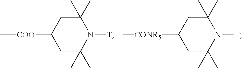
C1(C)(C)CC([COO]C)CC(C)(C)N1[T].C1(C)(C)CC([CONR5]C)CC(C)(C)N1[T]
